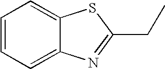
C1=CC=C2C(=C1)SC(CC)=N2
